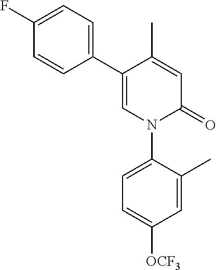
C1=C(C)C(C2=CC=C(F)C=C2)=CN(C2=CC=C([OCF3])C=C2C)C1=O
